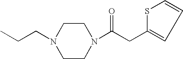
C1CN(C(CC2=CC=CS2)=O)CCN1CCC
